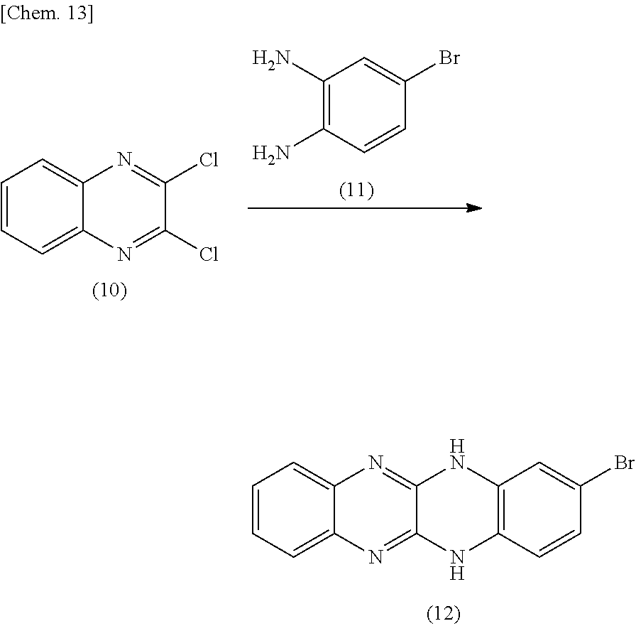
C1=CC=C2C(=C1)N=C(Cl)C(Cl)=N2.C1(N)=C(N)C=CC(Br)=C1.C1=CC=C2C(=C1)N=C1C(=N2)NC2=C(N1)C=C(Br)C=C2
